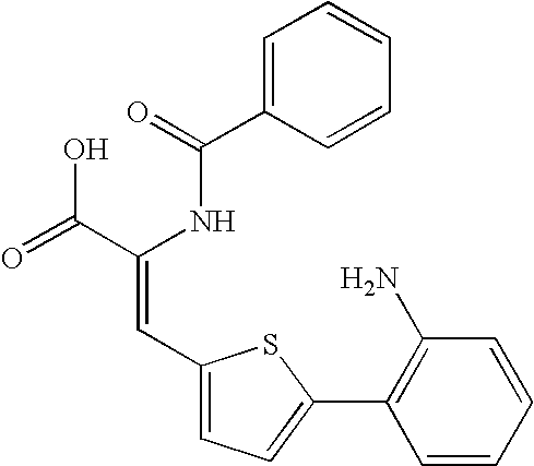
C1=C(C(=O)NC(C(=O)O)=CC2=CC=C(C3=C(N)C=CC=C3)S2)C=CC=C1
